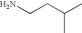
C(C(C)C)CN
